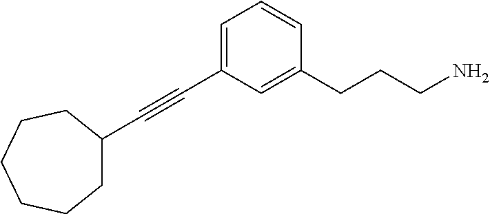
C1(C#CC2=CC=CC(CCCN)=C2)CCCCCC1
